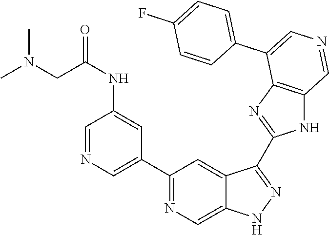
C1(C2=CN=CC(NC(=O)CN(C)C)=C2)=NC=C2C(=C1)C(C1=NC3=C(N1)C=NC=C3C1=CC=C(F)C=C1)=NN2
